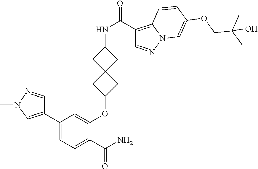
C1(C2=CN(C)N=C2)=CC=C(C(N)=O)C(OC2CC3(C2)CC(NC(=O)C2=C4N(N=C2)C=C(OCC(C)(C)O)C=C4)C3)=C1
